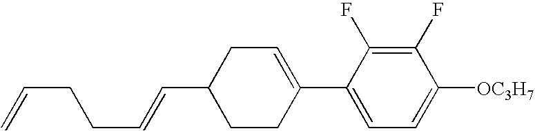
C1(F)=C(F)C(C2=CCC(C=CCCC=C)CC2)=CC=C1[OC3H7]
